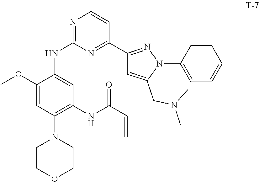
C1N(C2=C(NC(C=C)=O)C=C(NC3=NC=CC(C4=NN(C5=CC=CC=C5)C(CN(C)C)=C4)=N3)C(OC)=C2)CCOC1
